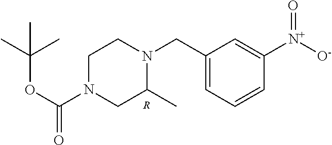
C1N(C(OC(C)(C)C)=O)CC(C)N(CC2=CC=CC([N+](=O)[O-])=C2)C1.[R]
